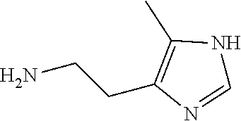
NCCC1=C(C)NC=N1
